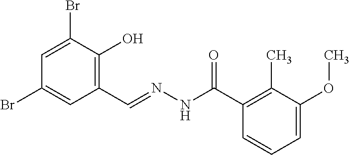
C1=C(Br)C(O)=C(C=NNC(C2=C(C)C(OC)=CC=C2)=O)C=C1Br
